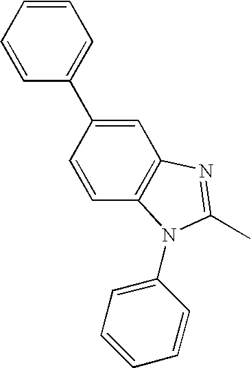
C1=C(C2=CC=CC=C2)C=CC2=C1N=C(C)N2C1=CC=CC=C1
